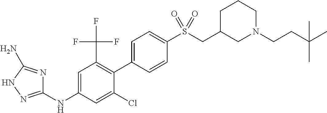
C1(NC2=CC(C(F)(F)F)=C(C3=CC=C(S(CC4CN(CCC(C)(C)C)CCC4)(=O)=O)C=C3)C(Cl)=C2)=NNC(N)=N1
